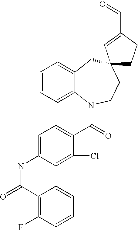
C1=CC=C2C(=C1)CC1(CCN2C(=O)C2=CC=C(NC(=O)C3=C(F)C=CC=C3)C=C2Cl)CCC(C=O)=C1
